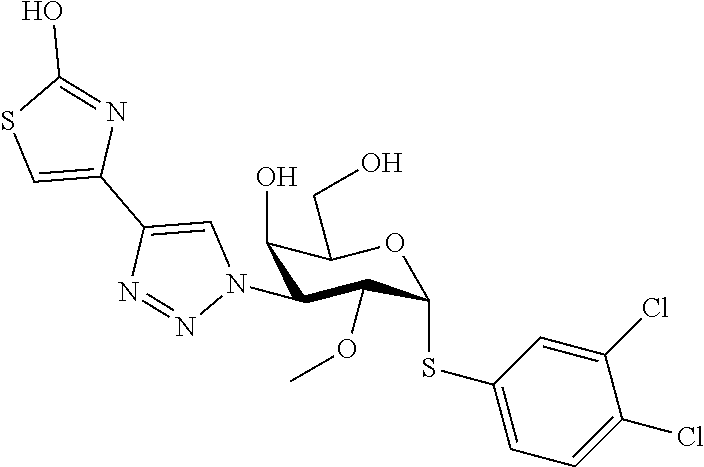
C1(O)C(N2C=C(C3=CSC(O)=N3)N=N2)C(OC)C(SC2=CC=C(Cl)C(Cl)=C2)OC1CO
